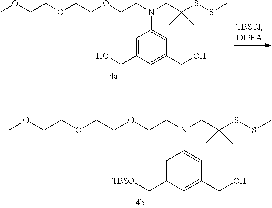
COCCOCCOCCN(CC(SSC)(C)C)C1=CC(CO)=CC(CO)=C1.COCCOCCOCCN(CC(SSC)(C)C)C1=CC(CO)=CC(C[TBSO])=C1
